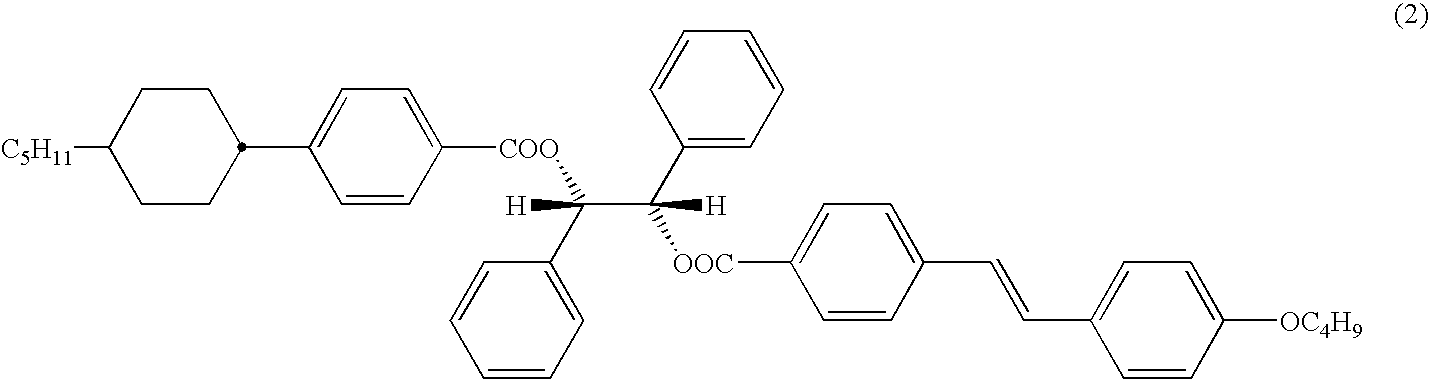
C1(C2CCC([C5H11])CC2)=CC=C([COO]C(C2=CC=CC=C2)(C([OOC]C2=CC=C(C=CC3=CC=C([OC4H9])C=C3)C=C2)(C2=CC=CC=C2)[H])[H])C=C1
